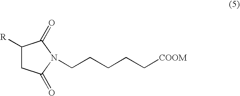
C1([R])CC(=O)N(CCCCC[COOM])C1=O
